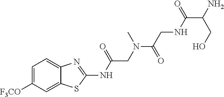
C1=C([F3CO])C=C2C(=C1)N=C(NC(CN(C(CNC(C(N)CO)=O)=O)C)=O)S2
